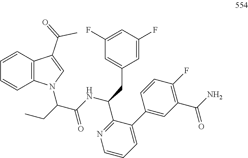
N1=C(C(NC(C(N2C3=C(C=CC=C3)C(C(=O)C)=C2)CC)=O)CC2=CC(F)=CC(F)=C2)C(C2=CC(C(N)=O)=C(F)C=C2)=CC=C1
